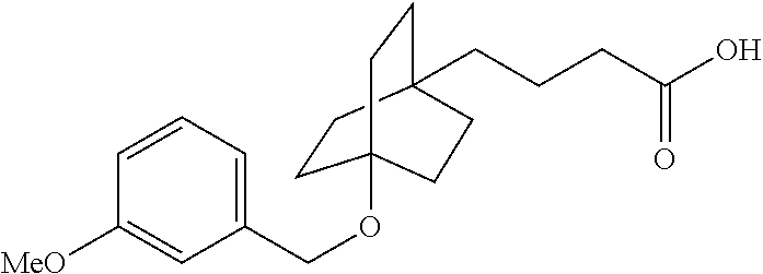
C1([MeO])=CC(COC23CCC(CCCC(O)=O)(CC2)CC3)=CC=C1
